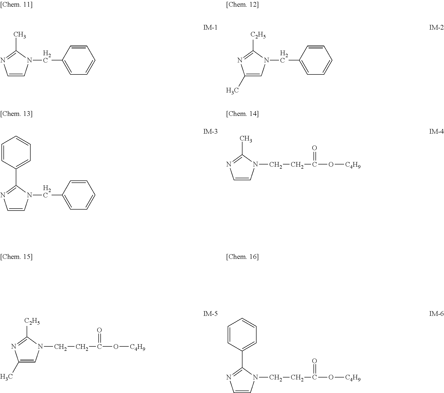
C1=CN(CC2=CC=CC=C2)C(C)=N1.C1(C)=CN(CC2=CC=CC=C2)C([C2H5])=N1.C1=CN(CC2=CC=CC=C2)C(C2=CC=CC=C2)=N1.C1=CN(CCC(O[C4H9])=O)C(C)=N1.C1(C)=CN(CCC(O[C4H9])=O)C([C2H5])=N1.C1=CN(CCC(O[C4H9])=O)C(C2=CC=CC=C2)=N1
